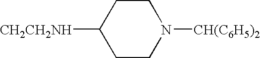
[CH2CH2NH]C1CCN([CH(C6H5)2])CC1
